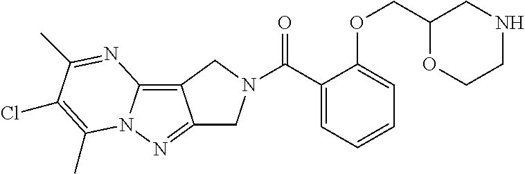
C12=NN3C(=C1CN(C(C1=CC=CC=C1OCC1OCCNC1)=O)C2)N=C(C)C(Cl)=C3C
